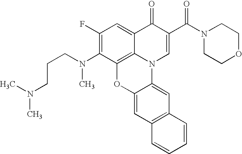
C1(F)=C(N(C)CCCN(C)C)C2=C3C(=C1)C(=O)C(C(N1CCOCC1)=O)=CN3C1=CC3=C(C=C1O2)C=CC=C3
